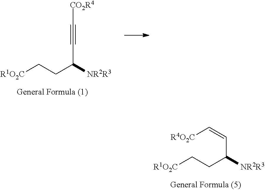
[R1O2C]CCC([NR2R3])C#C[CO2R4].[R1O2C]CCC([NR2R3])C=C[R4O2C]
